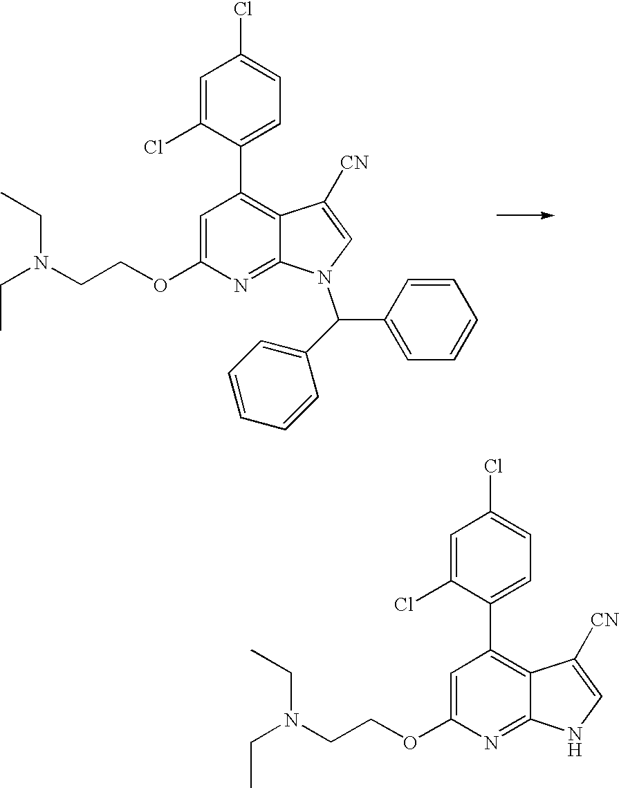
C1=C(OCCN(CC)CC)N=C2C(=C1C1=CC=C(Cl)C=C1Cl)C([CN])=CN2C(C1=CC=CC=C1)C1=CC=CC=C1.C1=C(OCCN(CC)CC)N=C2C(=C1C1=CC=C(Cl)C=C1Cl)C([CN])=CN2
